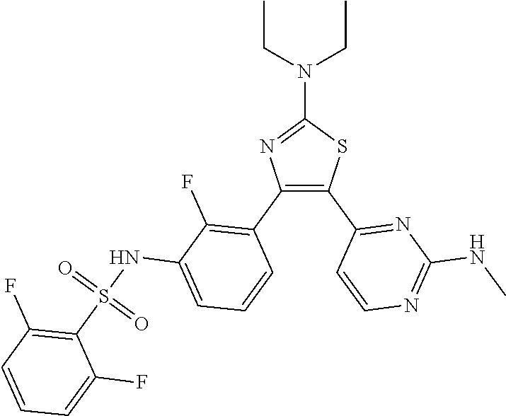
C1(N(CC)CC)=NC(C2=C(F)C(NS(C3=C(F)C=CC=C3F)(=O)=O)=CC=C2)=C(C2=NC(NC)=NC=C2)S1
